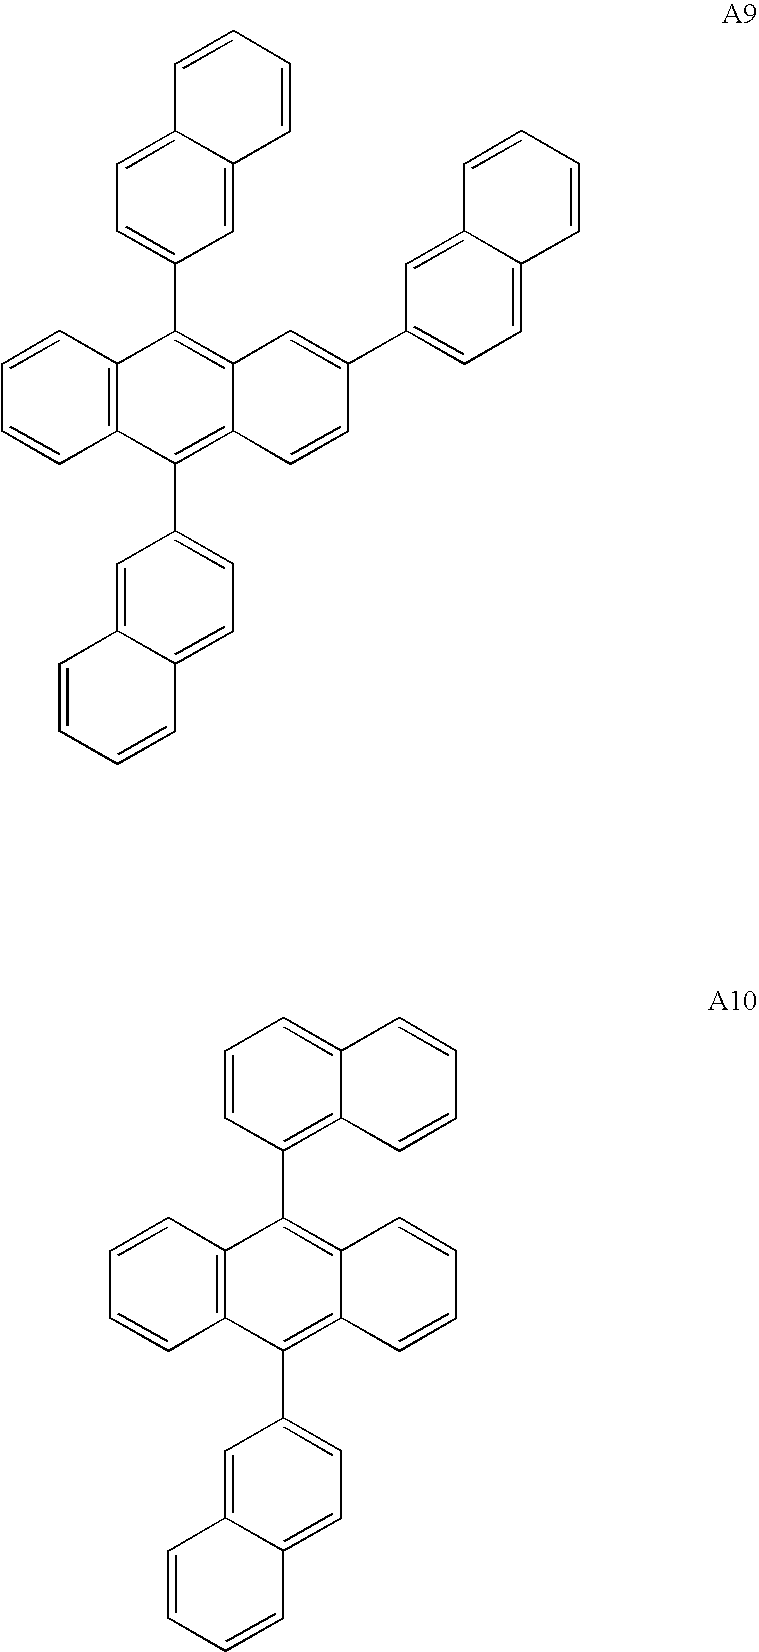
C1=CC2=C(C=C1)C(C1=CC=C3C(=C1)C=CC=C3)=C1C(=C2C2=CC=C3C(=C2)C=CC=C3)C=CC(C2=CC=C3C(=C2)C=CC=C3)=C1.C1=CC2=C(C=C1)C(C1=C3C(=CC=C1)C=CC=C3)=C1C(=C2C2=CC=C3C(=C2)C=CC=C3)C=CC=C1
